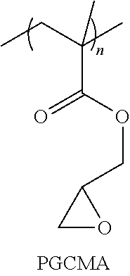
CCC(C)(C(OCC1CO1)=O)C
